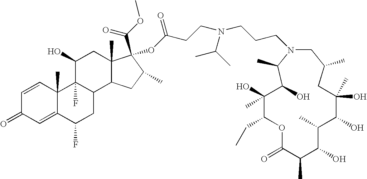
C1(C)(O)C(CC)OC(=O)C(C)C(O)C(C)C(O)C(C)(O)CC(C)CN(CCCN(CCC(OC2(C(OC)=O)C3(C)C(C4CC(F)C5=CC(=O)C=CC5(C)C4(F)C(O)C3)CC2C)=O)C(C)C)C(C)C1O
